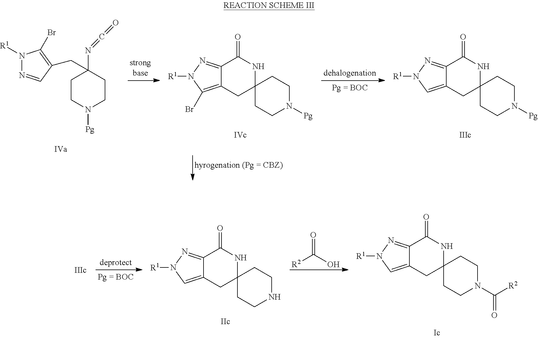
N1([R1])N=CC(CC2(N=C=O)CCN([Pg])CC2)=C1Br.C12=C(Br)N([R1])N=C1C(=O)NC1(C2)CCN([Pg])CC1.C12=CN([R1])N=C1C(=O)NC1(C2)CCN([Pg])CC1.C12=CN([R1])N=C1C(=O)NC1(C2)CCN(C(=O)[R2])CC1.C12=CN([R1])N=C1C(=O)NC1(C2)CCNCC1.[R2]C(O)=O
